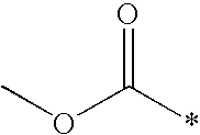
COC(*)=O
